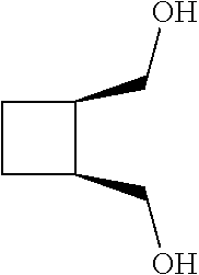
C1(CO)CCC1CO
